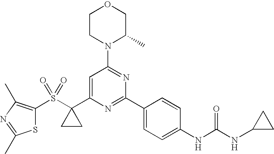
C1CN(C2=NC(C3=CC=C(NC(NC4CC4)=O)C=C3)=NC(C3(S(=O)(=O)C4=C(C)N=C(C)S4)CC3)=C2)C(C)CO1
